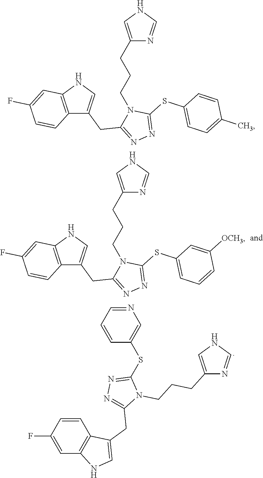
N1=CC=CC(SC2=NN=C(CC3=CNC4=C3C=CC(F)=C4)N2CCCC2=CNC=N2)=C1.C12=C(NC=C1CC1=NN=C(SC3=CC=CC([OCH3])=C3)N1CCCC1=CNC=N1)C=C(F)C=C2.C12=C(NC=C1CC1=NN=C(SC3=CC=C(C)C=C3)N1CCCC1=CNC=N1)C=C(F)C=C2
